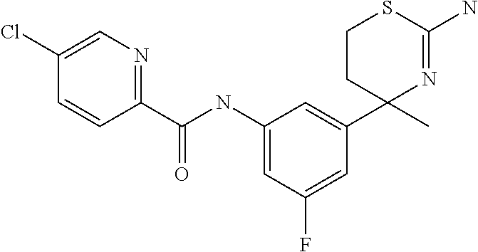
C1(NC(C2=NC=C(Cl)C=C2)=O)=CC(F)=CC(C2(C)N=C(N)SCC2)=C1
